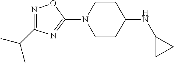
C1(N2CCC(NC3CC3)CC2)=NC(C(C)C)=NO1
